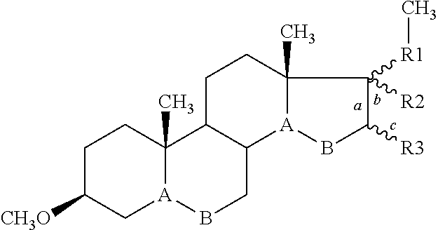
C1C([CH3O])C[A]2C(C)(C1)C1C(CB2)[A]2C(C)(CC1)C([R1]C)([R2])C([R3])B2
